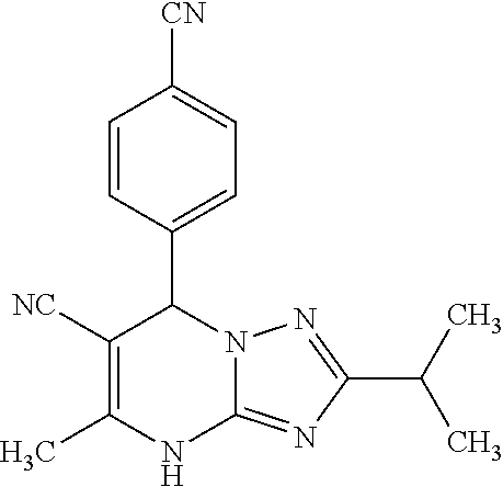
C1=CC(C2C([NC])=C(C)NC3=NC(C(C)C)=NN23)=CC=C1[CN]
